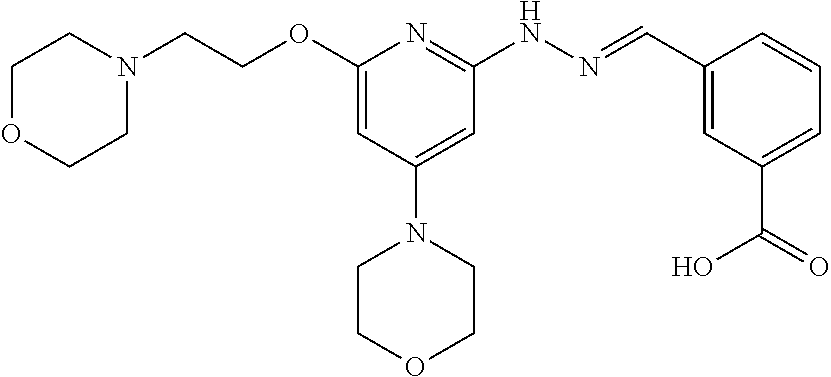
O(C1=CC(N2CCOCC2)=CC(NN=CC2=CC(C(=O)O)=CC=C2)=N1)CCN1CCOCC1
